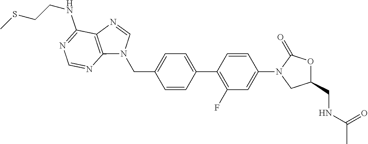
C(C1=CC=C(C2=C(F)C=C(N3CC(CNC(C)=O)OC3=O)C=C2)C=C1)N1C2=C(C(NCCSC)=NC=N2)N=C1
